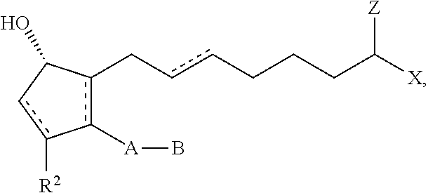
c1([A]B)c(CccCCCC([X])[Z])C(O)cc-1[R2]
